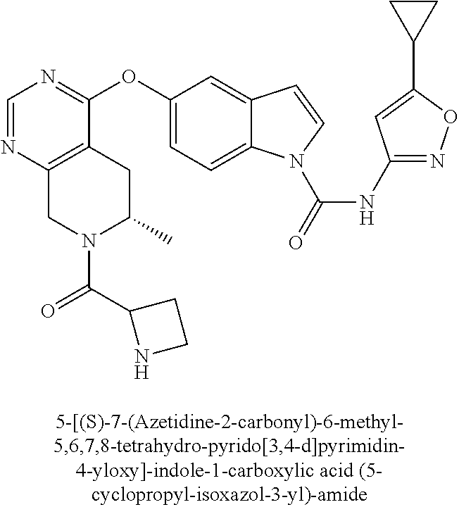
C1(OC2=CC=C3C(=C2)C=CN3C(=O)NC2=NOC(C3CC3)=C2)=NC=NC2=C1CC(C)N(C(C1NCC1)=O)C2
